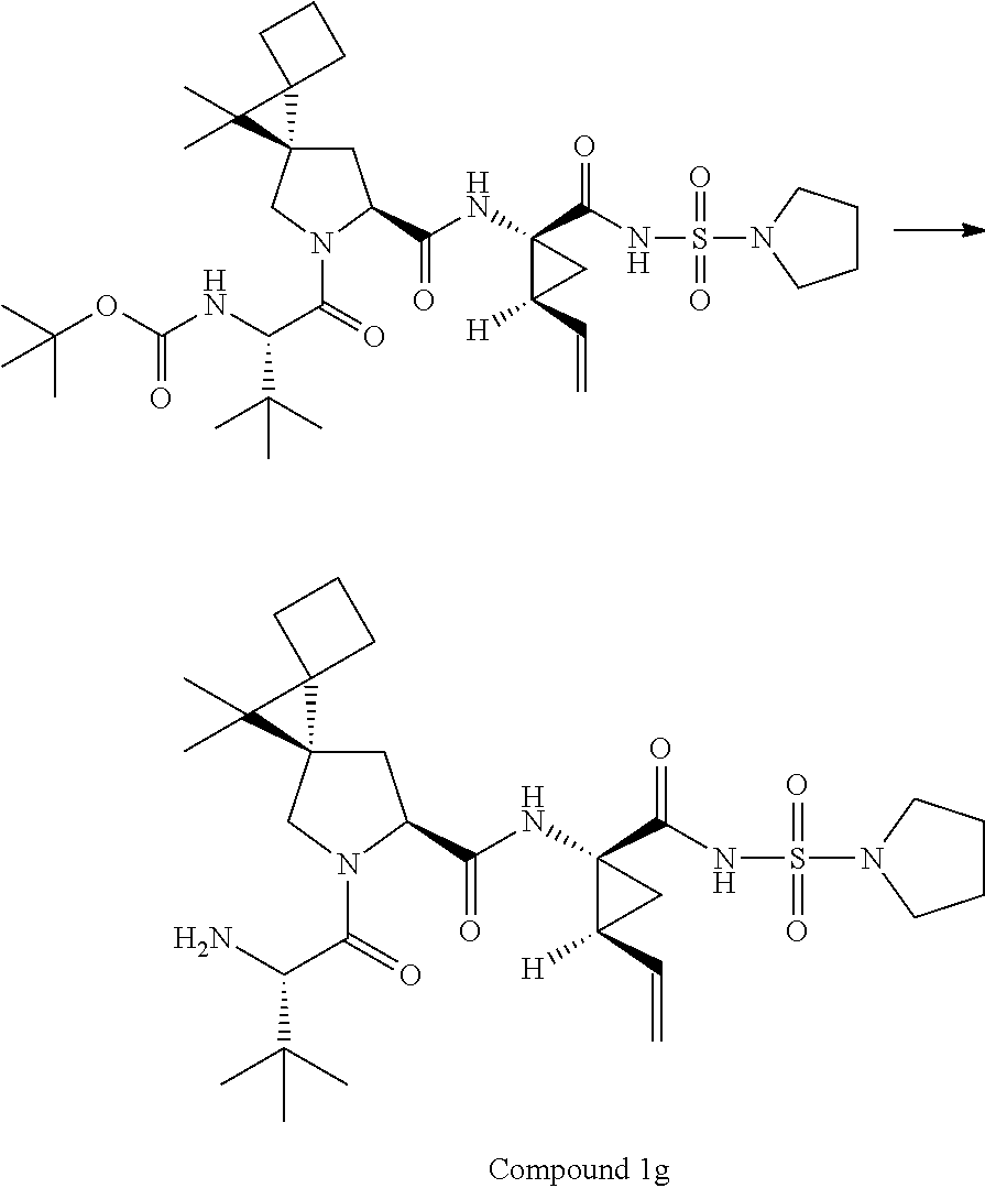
C(=O)(N1C(C(NC2(C(=O)NS(=O)(=O)N3CCCC3)C(C=C)([H])C2)=O)CC2(C1)C1(C2(C)C)CCC1)C(C(C)(C)C)NC(OC(C)(C)C)=O.C(=O)(N1C(C(NC2(C(=O)NS(=O)(=O)N3CCCC3)C(C=C)([H])C2)=O)CC2(C1)C1(C2(C)C)CCC1)C(C(C)(C)C)N
